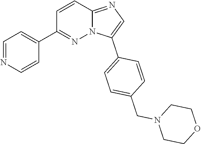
C1=C(C2=CC=C(CN3CCOCC3)C=C2)N2C(=N1)C=CC(C1=CC=NC=C1)=N2
